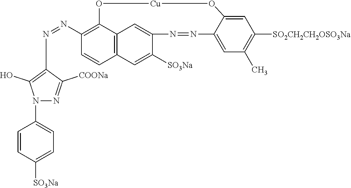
C12=C3C(=C(N=NC4=C(O)N(C5=CC=C([SO3Na])C=C5)N=C4[COONa])C=C1)O[Cu]OC1=CC([SO2CH2CH2OSO3Na])=C(C)C=C1N=NC(=C3)C([SO3Na])=C2
